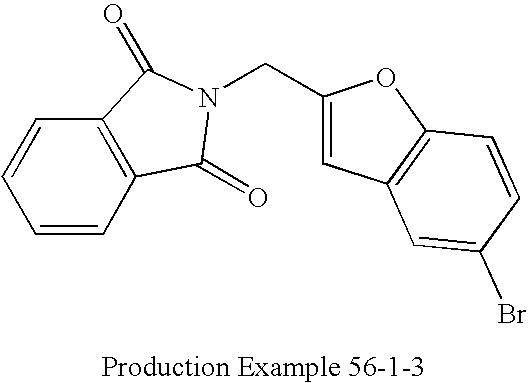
C(C1=CC2=C(O1)C=CC(Br)=C2)N1C(=O)C2=C(C=CC=C2)C1=O
